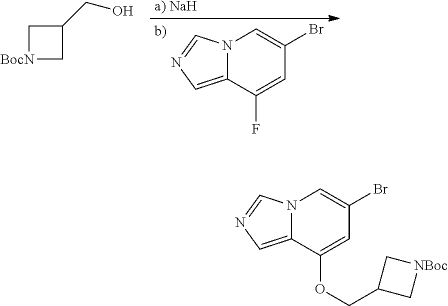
[a) NaH].C12=CN=CN1C=C(Br)C=C2F.C1(CO)C[BocN]C1.C12=CN=CN1C=C(Br)C=C2OCC1C[NBoc]C1
